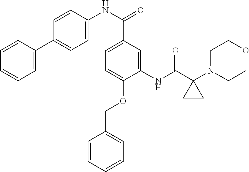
C1=CC(C2=CC=C(NC(C3=CC=C(OCC4=CC=CC=C4)C(NC(C4(N5CCOCC5)CC4)=O)=C3)=O)C=C2)=CC=C1
